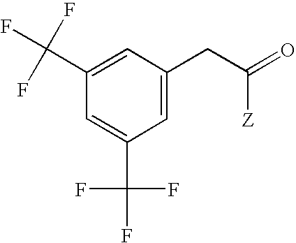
C1(C(F)(F)F)=CC(CC(=O)[Z])=CC(C(F)(F)F)=C1
